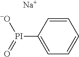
C1=CC=CC=C1[PI](=O)[-O].[Na]
